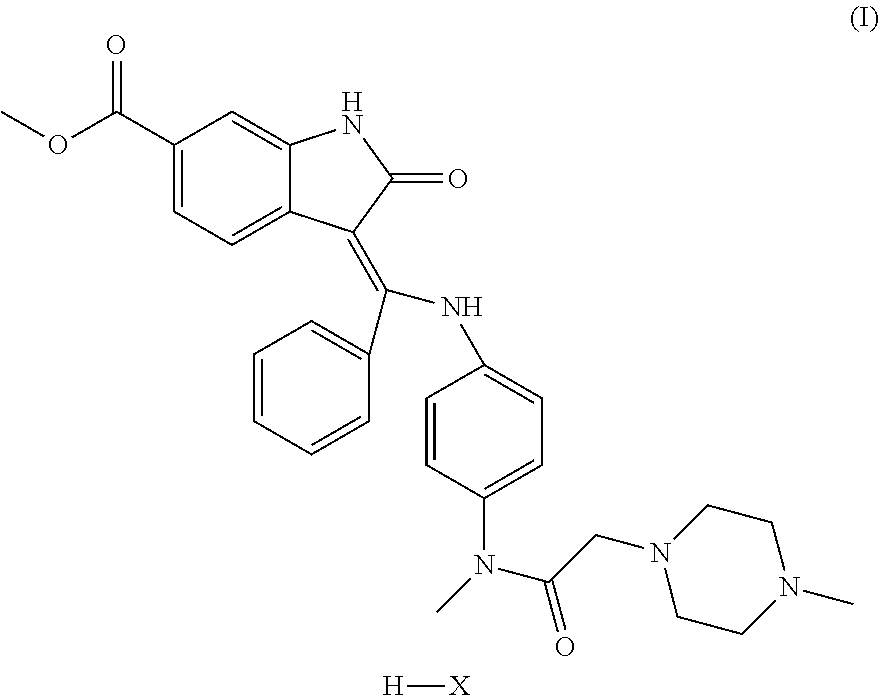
C1(C(OC)=O)=CC=C2C(=C1)NC(=O)C2=C(NC1=CC=C(N(C)C(CN2CCN(C)CC2)=O)C=C1)C1=CC=CC=C1.[H][X]
